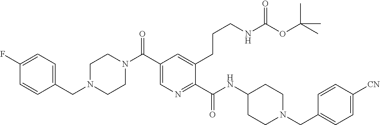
C1N(CC2=CC=C(F)C=C2)CCN(C(C2=CN=C(C(NC3CCN(CC4=CC=C([CN])C=C4)CC3)=O)C(CCCNC(OC(C)(C)C)=O)=C2)=O)C1
